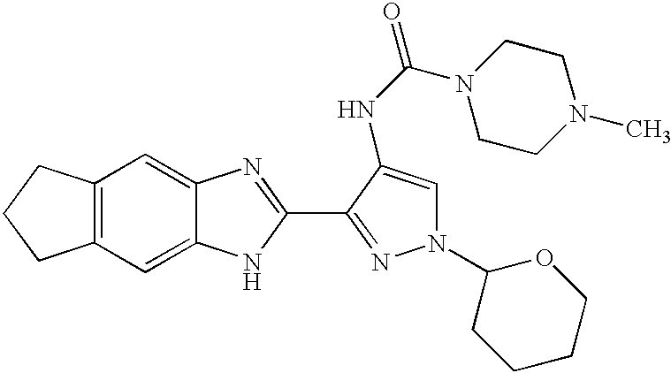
C12=C(C=C3C(=C1)N=C(C1=NN(C4CCCCO4)C=C1NC(=O)N1CCN(C)CC1)N3)CCC2
